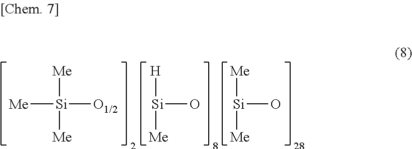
[Me][Si]([Me])([Me])[O1/2].[Si]([Me])([H])O.[Si]([Me])([Me])O
